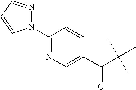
C(C(C)(C)C)(C1=CN=C(N2N=CC=C2)C=C1)=O
